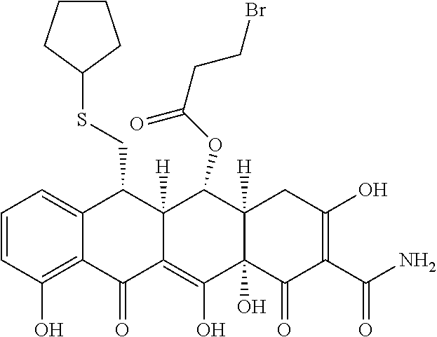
C1=CC(O)=C2C(=C1)C(CSC1CCCC1)C1([H])C(=C(O)C3(O)C([H])(C1OC(CCBr)=O)CC(O)=C(C(N)=O)C3=O)C2=O
